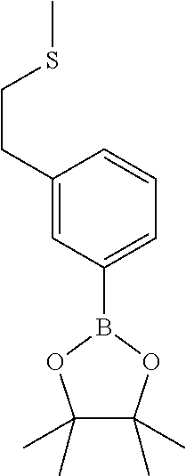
C1(C)(C)C(C)(C)OB(C2=CC=CC(CCSC)=C2)O1
